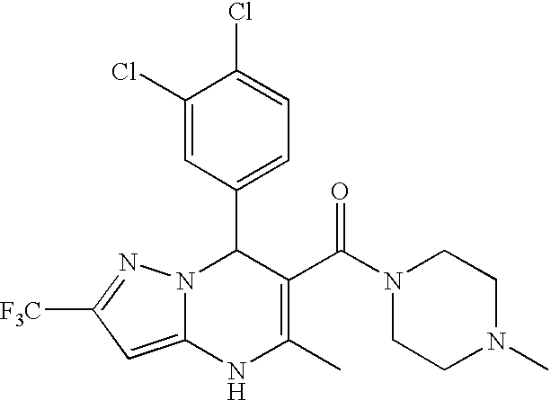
C1(Cl)=CC(C2N3C(=CC([F3C])=N3)NC(C)=C2C(N2CCN(C)CC2)=O)=CC=C1Cl
